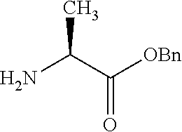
NC(C([OBn])=O)C
